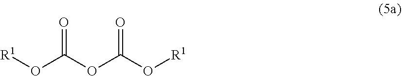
[R1]OC(OC(O[R1])=O)=O
